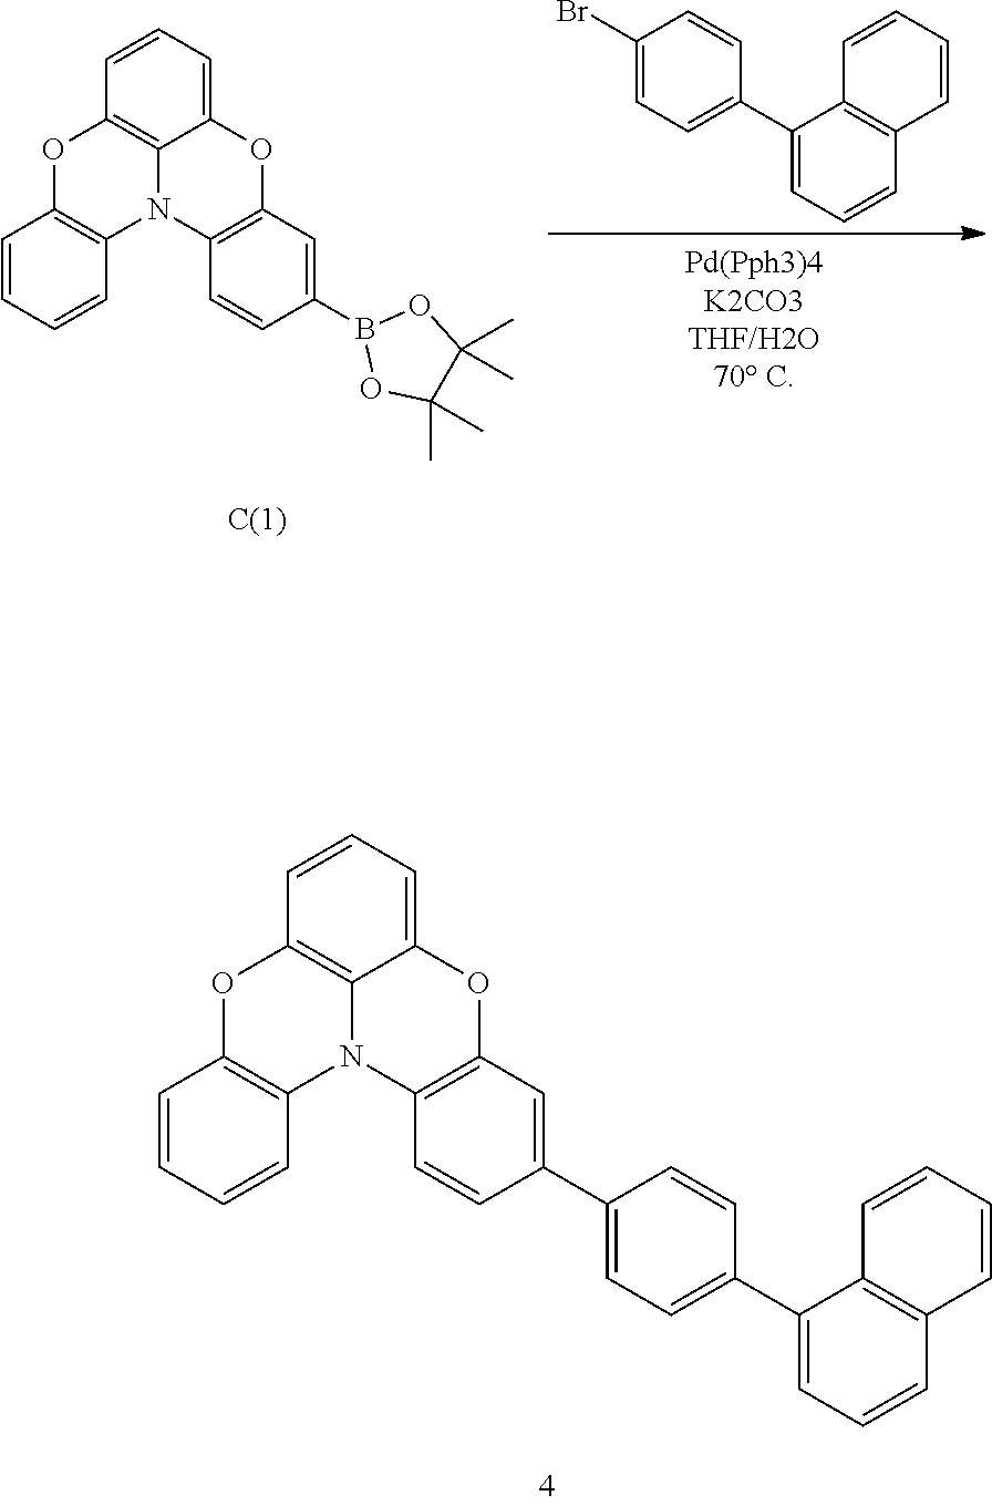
N12C3=C(C=C(C4=CC=C(C5=CC=CC6=C5C=CC=C6)C=C4)C=C3)OC3=CC=CC(=C13)OC1=C2C=CC=C1.C1(Br)=CC=C(C2=CC=CC3=C2C=CC=C3)C=C1.N12C3=C(C=C(B4OC(C)(C)C(C)(C)O4)C=C3)OC3=CC=CC(=C13)OC1=C2C=CC=C1
